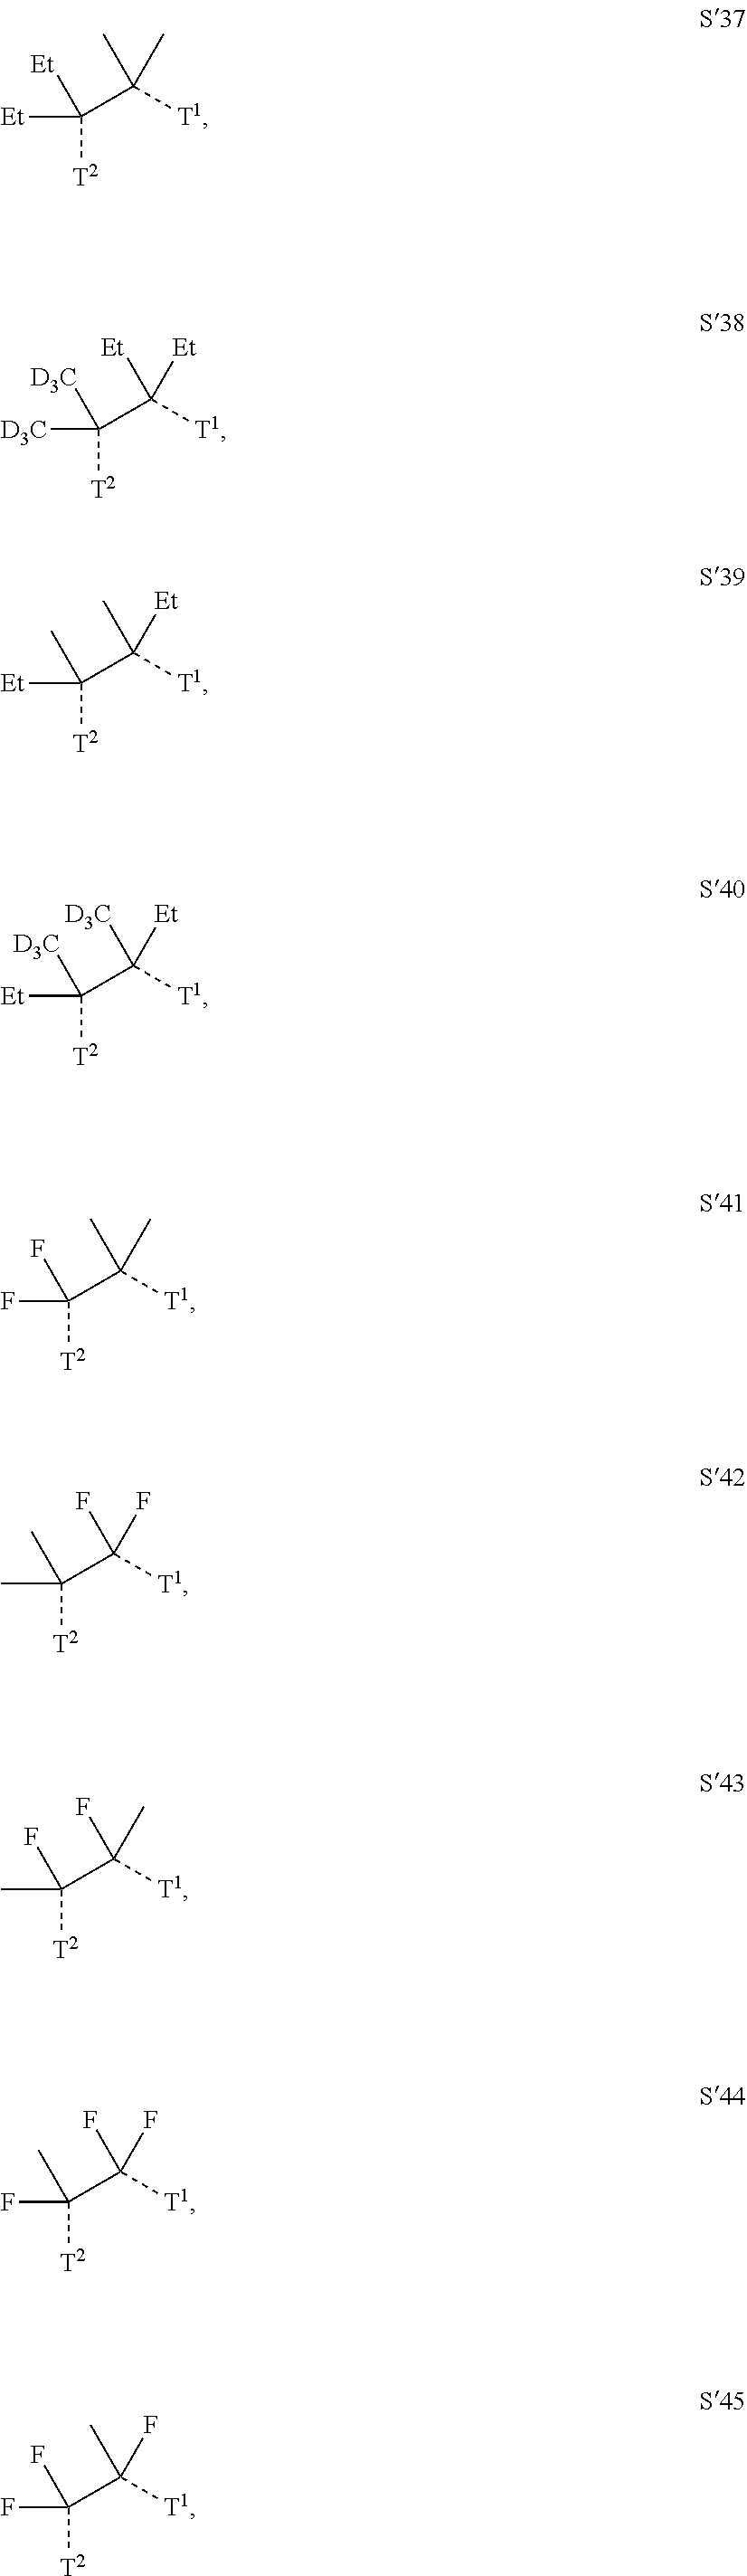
C([T2])(C([T1])(C)C)([Et])[Et].C([T2])(C([T1])([Et])[Et])([D3C])[D3C].C([T2])(C([T1])(C)[Et])([Et])C.C([T2])(C([T1])([D3C])[Et])([Et])[D3C].C([T2])(C([T1])(C)C)(F)F.C([T2])(C([T1])(F)F)(C)C.[T2]C(C([T1])(F)C)(C)F.C([T2])(C([T1])(F)F)(C)F.C([T2])(C([T1])(C)F)(F)F
